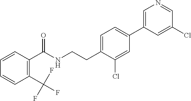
C(CNC(=O)C1=C(C(F)(F)F)C=CC=C1)C1=CC=C(C2=CN=CC(Cl)=C2)C=C1Cl
